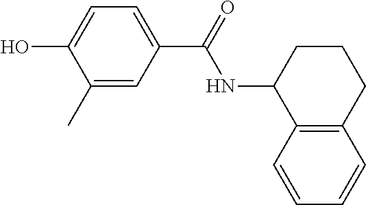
C1(C)=CC(C(=O)NC2C3=C(CCC2)C=CC=C3)=CC=C1O
